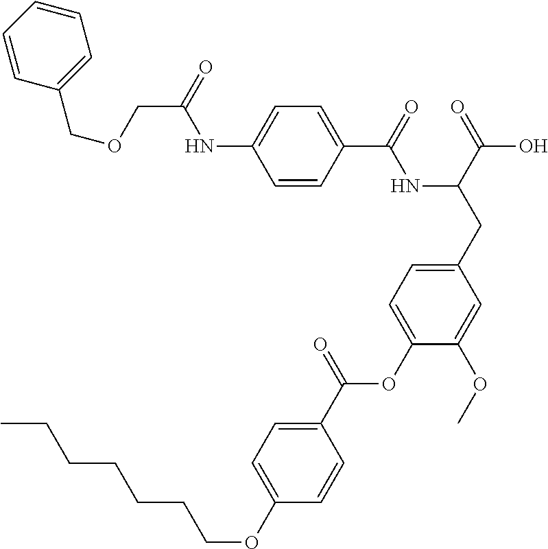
C1=CC(C(=O)NC(CC2=CC=C(OC(C3=CC=C(OCCCCCCC)C=C3)=O)C(OC)=C2)C(=O)O)=CC=C1NC(=O)COCC1=CC=CC=C1
